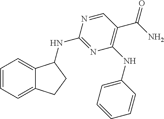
C1=CC=C2C(=C1)C(NC1=NC(NC3=CC=CC=C3)=C(C(N)=O)C=N1)CC2
